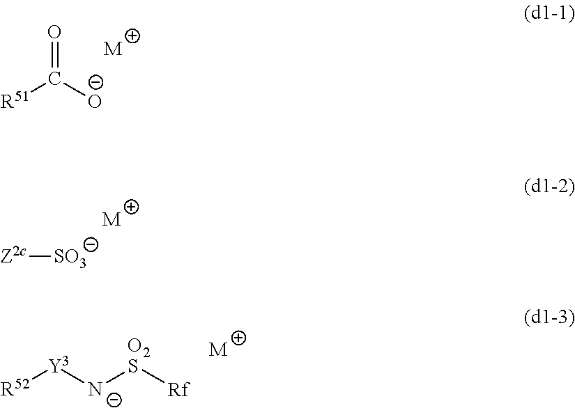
O=C([O-])[R51].[M].[Z2c][SO3].[M].[R52][Y3][N-][O2S][Rf].[M]
